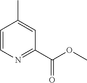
C1=CN=C(C(OC)=O)C=C1C
